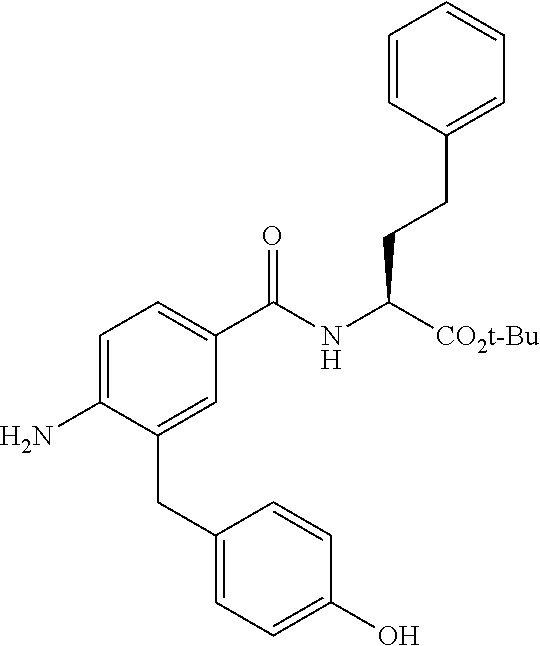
C1=C(N)C(CC2=CC=C(O)C=C2)=CC(C(NC([CO2t-Bu])CCC2=CC=CC=C2)=O)=C1
